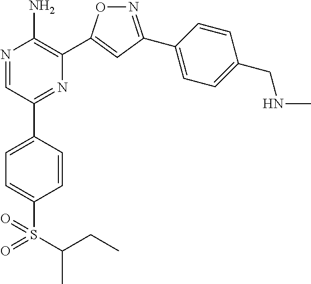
N1=C(C2=CC=C(CNC)C=C2)C=C(C2=C(N)N=CC(C3=CC=C(S(=O)(=O)C(CC)C)C=C3)=N2)O1
